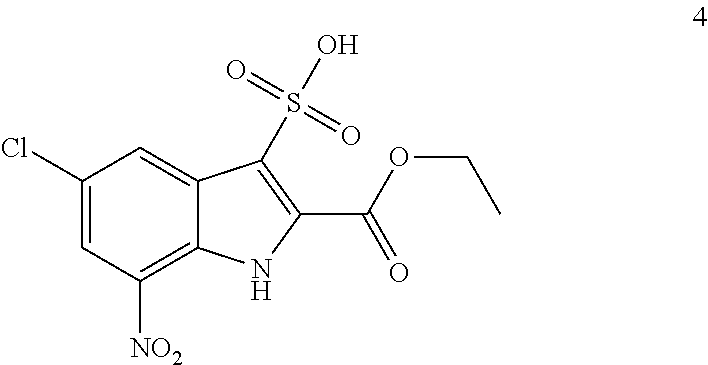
C1(Cl)=CC([NO2])=C2C(=C1)C(S(O)(=O)=O)=C(C(=O)OCC)N2
